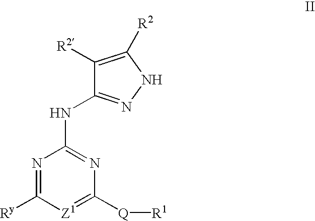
C1([R2])=C([R2])NN=C1NC1=NC([Q][R1])=[Z1]C([Ry])=N1
